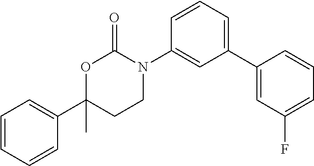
C1=CC=CC(C2(C)CCN(C3=CC(C4=CC(F)=CC=C4)=CC=C3)C(=O)O2)=C1
